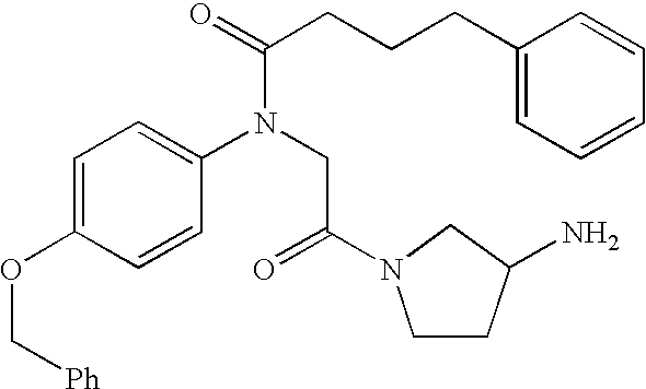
C1=C(OC[Ph])C=CC(N(CC(=O)N2CCC(N)C2)C(CCCC2=CC=CC=C2)=O)=C1
